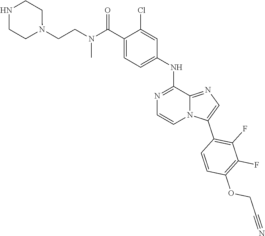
C12=NC=C(C3=C(F)C(F)=C(OCC#N)C=C3)N1C=CN=C2NC1=CC=C(C(N(CCN2CCNCC2)C)=O)C(Cl)=C1
